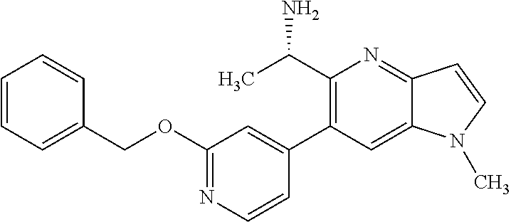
C1=CC=C(COC2=NC=CC(C3=C(C(C)N)N=C4C(=C3)N(C)C=C4)=C2)C=C1
